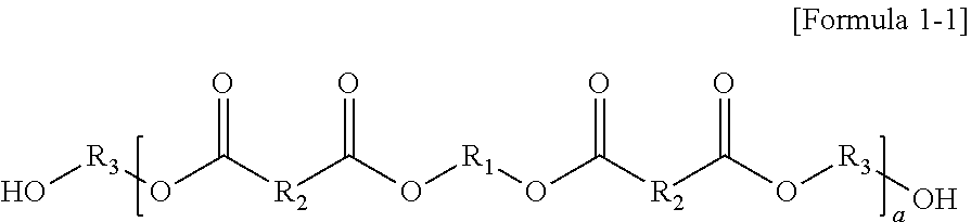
O[R3]OC([R2]C(O[R1]OC([R2]C(O[R3]O)=O)=O)=O)=O
